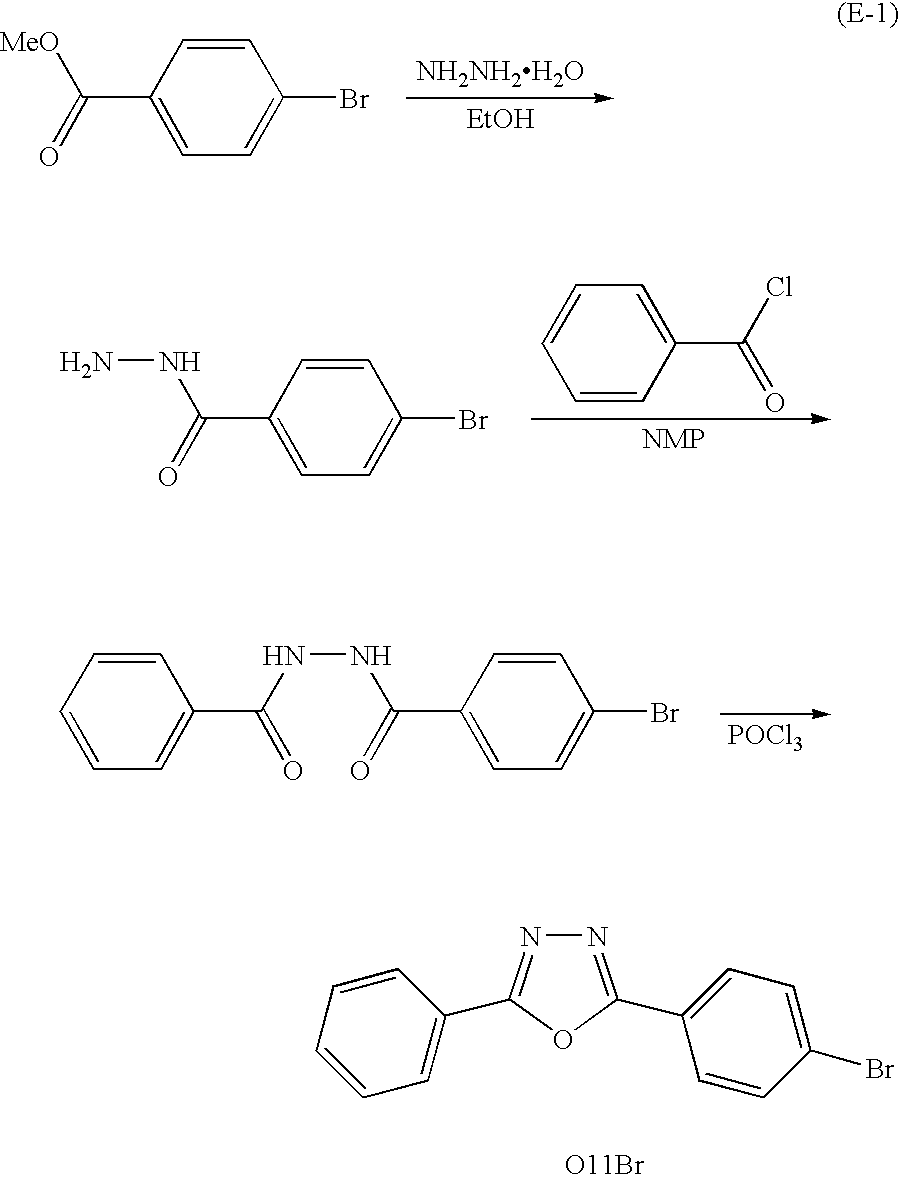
C1=CC(C([MeO])=O)=CC=C1Br.[NH2NH2H2O].[EtOH].C1=CC(C(NN)=O)=CC=C1Br.C1=CC(C(Cl)=O)=CC=C1.C1=CC(C(NNC(C2=CC=CC=C2)=O)=O)=CC=C1Br.[POCl3].N1=C(C2=CC=C(Br)C=C2)OC(C2=CC=CC=C2)=N1.[O11Br]
